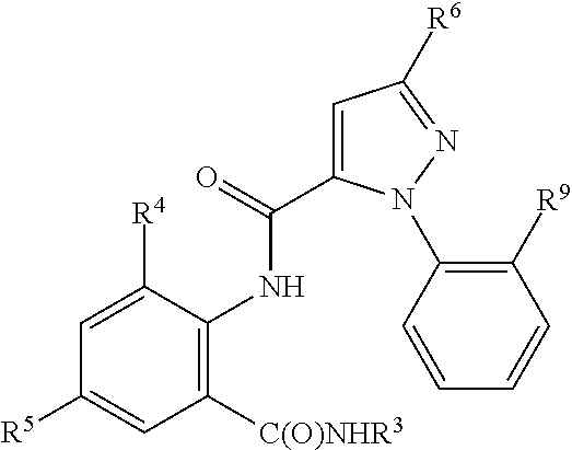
C1([C(O)NHR3])=C(NC(=O)C2=CC([R6])=NN2C2=C([R9])C=CC=C2)C([R4])=CC([R5])=C1
